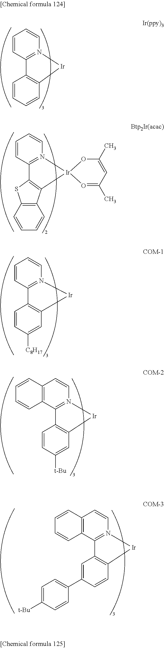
C1=CC2=N(C=C1)[Ir]C1=C2C=CC=C1.C1=CC2=N(C=C1)[Ir]1(C3=C2SC2=C3C=CC=C2)O=C(C)C=C(C)O1.C1=CC2=N(C=C1)[Ir]C1=C2C=CC([C8H17])=C1.C12=C(C3=N(C=C1)[Ir]C1=C3C=CC([t-Bu])=C1)C=CC=C2.C12=C(C3=N(C=C1)[Ir]C1=C3C=C(C3=CC=C([t-Bu])C=C3)C=C1)C=CC=C2
